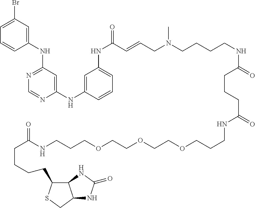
C1=C(Br)C=C(NC2=NC=NC(NC3=CC(NC(=O)C=CCN(C)CCCCNC(CCCC(NCCCOCCOCCOCCCNC(=O)CCCCC4C5C(CS4)NC(=O)N5)=O)=O)=CC=C3)=C2)C=C1
